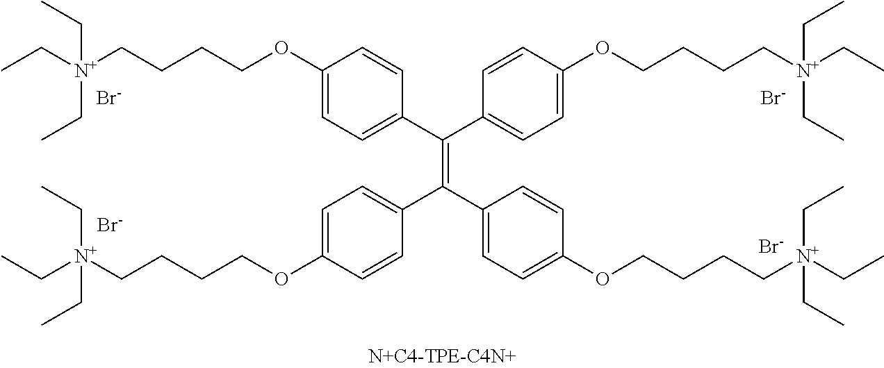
C1(OCCCC[N+](CC)(CC)CC)=CC=C(C(C2=CC=C(OCCCC[N+](CC)(CC)CC)C=C2)=C(C2=CC=C(OCCCC[N+](CC)(CC)CC)C=C2)C2=CC=C(OCCCC[N+](CC)(CC)CC)C=C2)C=C1.[Br-].[Br-].[Br-].[Br-]
